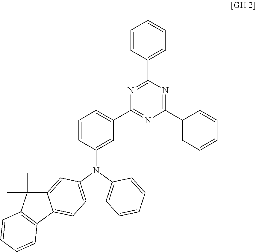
C1=CC(C2=NC(C3=CC=CC(N4C5=C(C6=C4C=C4C(=C6)C6=C(C4(C)C)C=CC=C6)C=CC=C5)=C3)=NC(C3=CC=CC=C3)=N2)=CC=C1
